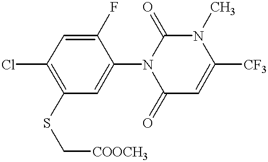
C1(Cl)=C(SC[COOCH3])C=C(N2C(=O)C=C([CF3])N(C)C2=O)C(F)=C1
